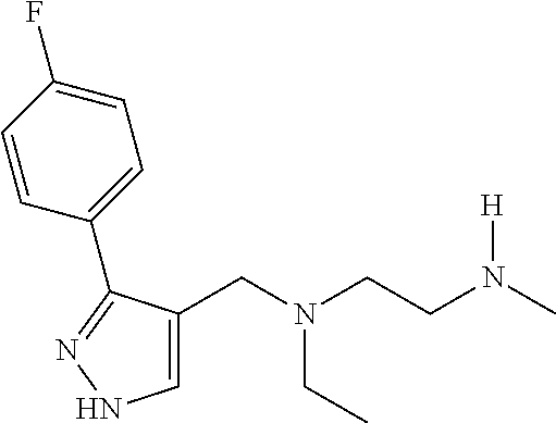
C1=C(CN(CCN(C)[H])CC)C(C2=CC=C(F)C=C2)=NN1
